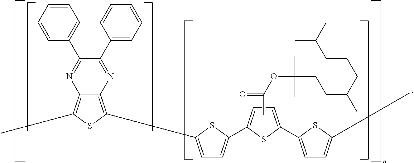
C12=C(C3=CC=C(C4=CC=C(C5=CC=C(C)S5)S4)S3)SC(C)=C1N=C(C1=CC=CC=C1)C(C1=CC=CC=C1)=N2.CC(=O)OC(C)(C)CCC(CCCC(C)C)C
